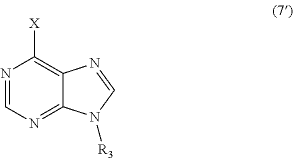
N1=CN=C2C(=C1[X])N=CN2[R3]
